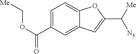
C1=C(C(OC[Me])=O)C=C2C(=C1)OC(C([Me])[N3])=C2
